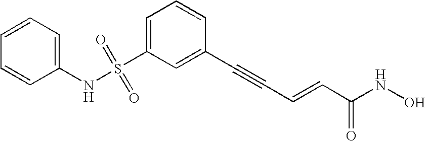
S(C1=CC=CC(C#CC=CC(NO)=O)=C1)(NC1=CC=CC=C1)(=O)=O
